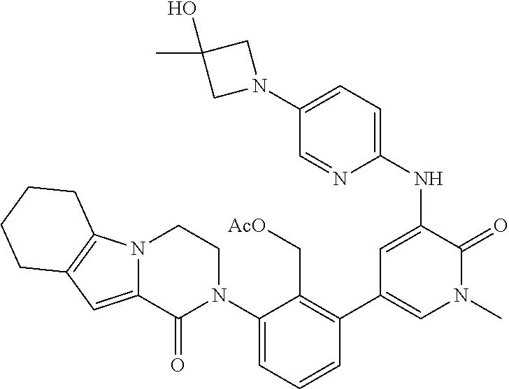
C1(N2CC(C)(O)C2)=CC=C(NC2=CC(C3=C(C[AcO])C(N4CCN5C(=CC6=C5CCCC6)C4=O)=CC=C3)=CN(C)C2=O)N=C1
